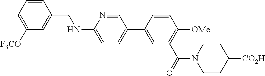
C1=CC(CNC2=CC=C(C3=CC(C(=O)N4CCC([CO2H])CC4)=C([OMe])C=C3)C=N2)=CC([F3CO])=C1
